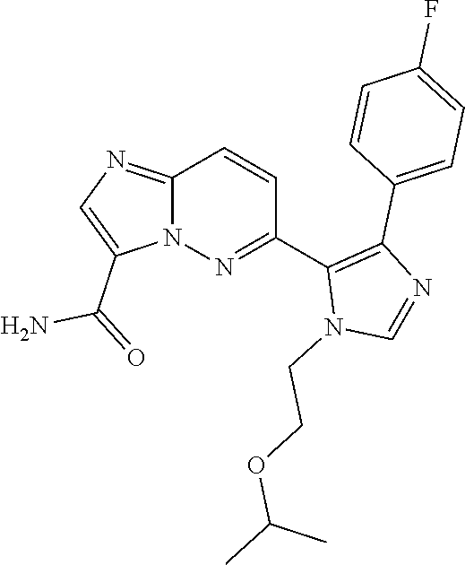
C12=NC=C(C(=O)N)N1N=C(C1=C(C3=CC=C(F)C=C3)N=CN1CCOC(C)C)C=C2
